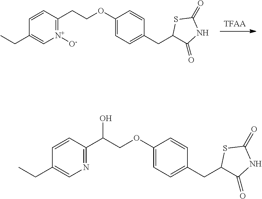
[TFAA].C1(CCOC2=CC=C(CC3C(=O)NC(=O)S3)C=C2)=[N+]([O-])C=C(CC)C=C1.N1=C(C(COC2=CC=C(CC3C(=O)NC(=O)S3)C=C2)O)C=CC(CC)=C1
